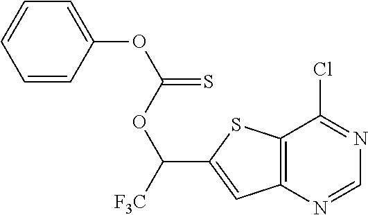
C12=C(N=CN=C1Cl)C=C(C([F3C])OC(OC1=CC=CC=C1)=S)S2
